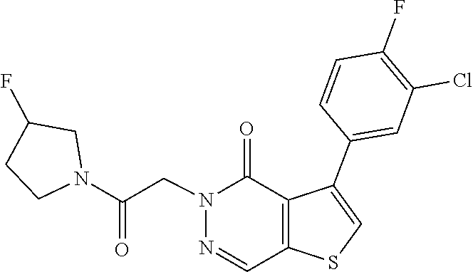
N1(CC(N2CC(F)CC2)=O)N=CC2=C(C1=O)C(C1=CC(Cl)=C(F)C=C1)=CS2
